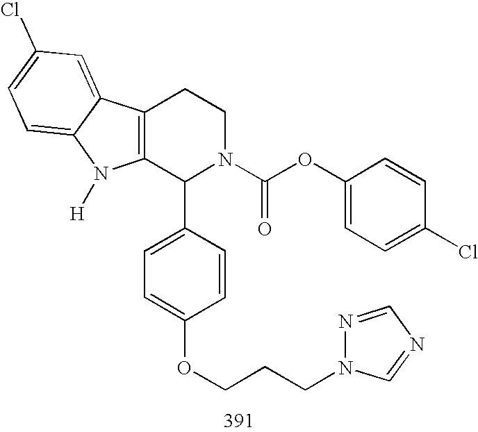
C12=C(C(C3=CC=C(OCCCN4N=CN=C4)C=C3)N(C(OC3=CC=C(Cl)C=C3)=O)CC1)N([H])C1=CC=C(Cl)C=C21
